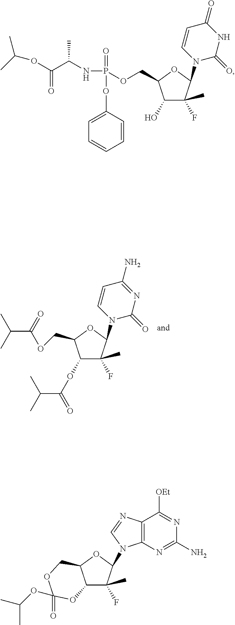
C1(OC(=O)C(C)C)C(F)(C)C(N2C(=O)N=C(N)C=C2)OC1COC(=O)C(C)C.C1(O)C(F)(C)C(N2C(=O)NC(=O)C=C2)OC1COP(=O)(OC1=CC=CC=C1)NC(C)C(=O)OC(C)C.C12=C(N=C(N)N=C1[OEt])N(C1C(F)(C)C3C(O1)COC(=O)(OC(C)C)O3)C=N2
